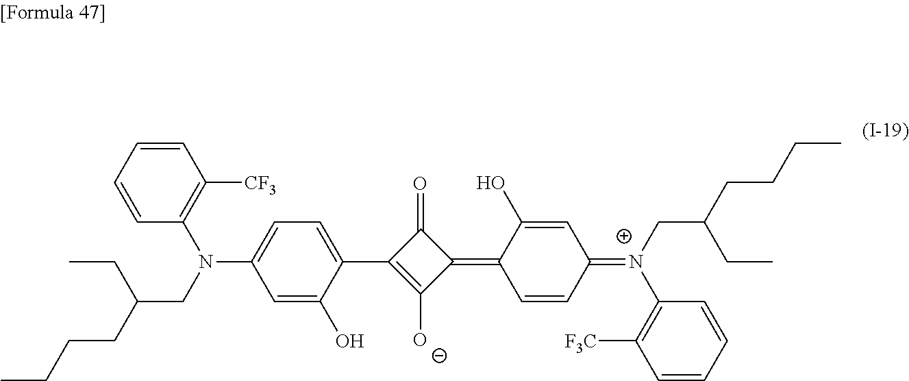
C1(=O)C(=C2C=CC(=[N+](C3=C([F3C])C=CC=C3)CC(CCCC)CC)C=C2O)C([O-])=C1C1=CC=C(N(C2=C([CF3])C=CC=C2)CC(CCCC)CC)C=C1O
